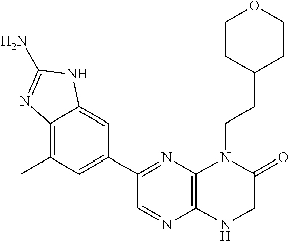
C12=C(N=C(C3=CC(C)=C4C(=C3)NC(N)=N4)C=N1)N(CCC1CCOCC1)C(=O)CN2
